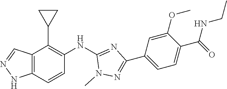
C12=C(C=CC(NC3=NC(C4=CC=C(C(=O)NCC)C(OC)=C4)=NN3C)=C1C1CC1)NN=C2
